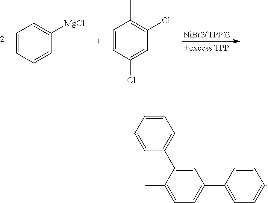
[NiBr2(TPP)2].C1=CC=CC([MgCl])=C1.C1=CC(Cl)=CC(Cl)=C1C.C1=CC=CC(C2=CC(C3=CC=CC=C3)=CC=C2C)=C1
